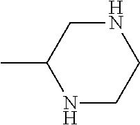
N1CCNCC1C
